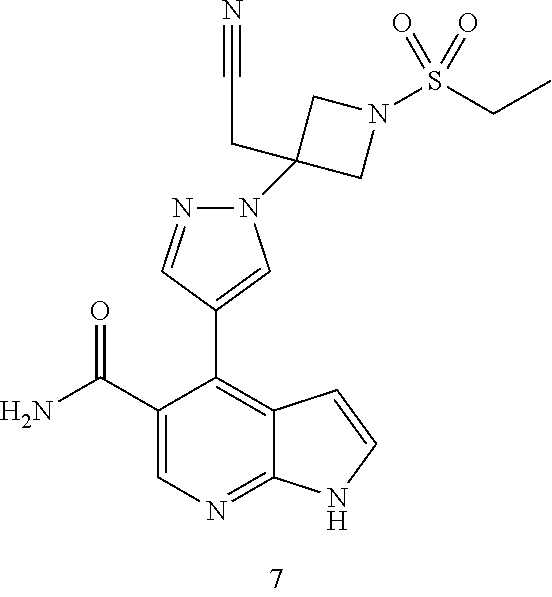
C1(C(N)=O)=CN=C2C(=C1C1=CN(C3(CC#N)CN(S(CC)(=O)=O)C3)N=C1)C=CN2
